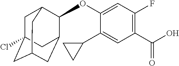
O(C1=CC(F)=C(C(O)=O)C=C1C1CC1)C1C2CC3CC(Cl)(CC1C3)C2
